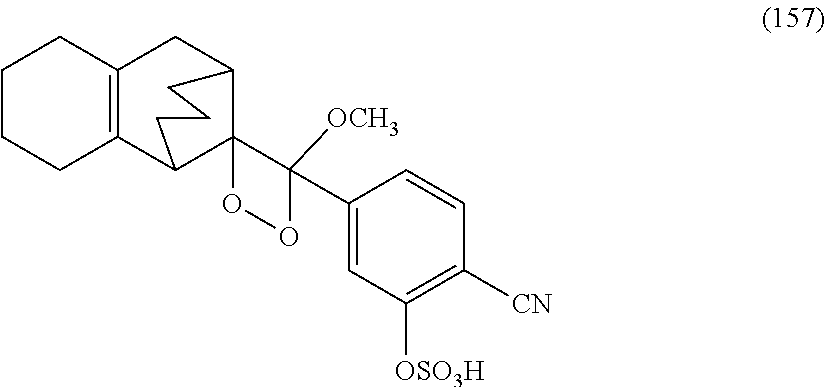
C1(C2([OCH3])C3(C4CC5=C(C3CCC4)CCCC5)OO2)=CC([OSO3H])=C([CN])C=C1
